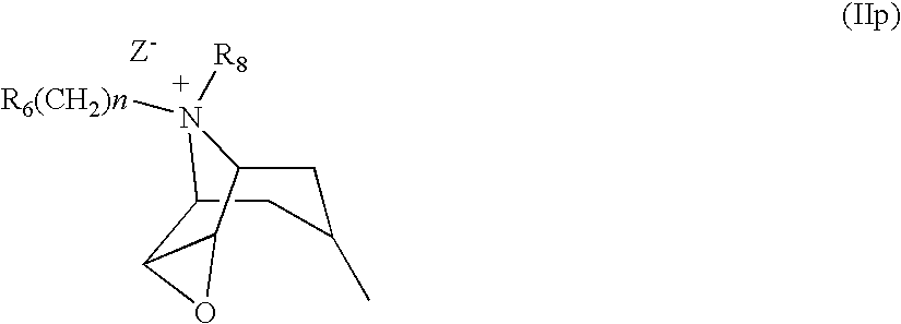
C12CC(C)CC(C3C1O3)N2([R8])[R6(CH2)n]
